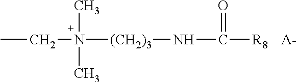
CCN([(CH2)3]NC(=O)[R8])(C)C.[A-]
